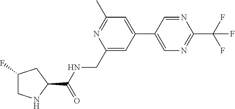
C1(CNC(C2CC(F)CN2)=O)=CC(C2=CN=C(C(F)(F)F)N=C2)=CC(C)=N1
